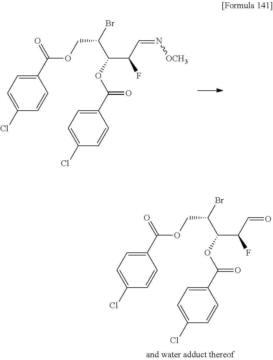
C1(C(=O)OCC(Br)C(OC(C2=CC=C(Cl)C=C2)=O)C(C=N[OCH3])F)=CC=C(Cl)C=C1.C1(C(=O)OCC(Br)C(OC(C2=CC=C(Cl)C=C2)=O)C(C=O)F)=CC=C(Cl)C=C1
